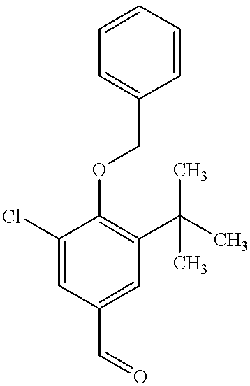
C1=C(Cl)C(OCC2=CC=CC=C2)=C(C(C)(C)C)C=C1C=O
